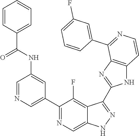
C1=NC=C(C2=NC=C3C(=C2F)C(C2=NC4=C(N2)C=CN=C4C2=CC(F)=CC=C2)=NN3)C=C1NC(C1=CC=CC=C1)=O
